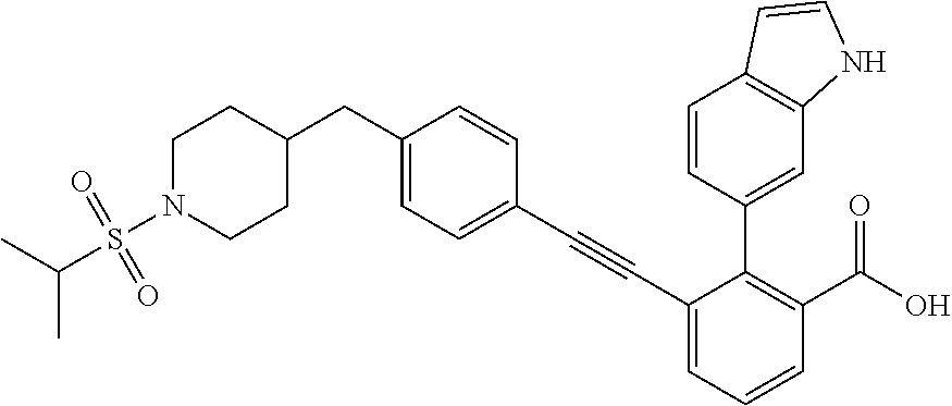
C1=C(CC2CCN(S(=O)(=O)C(C)C)CC2)C=CC(C#CC2=CC=CC(C(=O)O)=C2C2=CC3=C(C=CN3)C=C2)=C1
